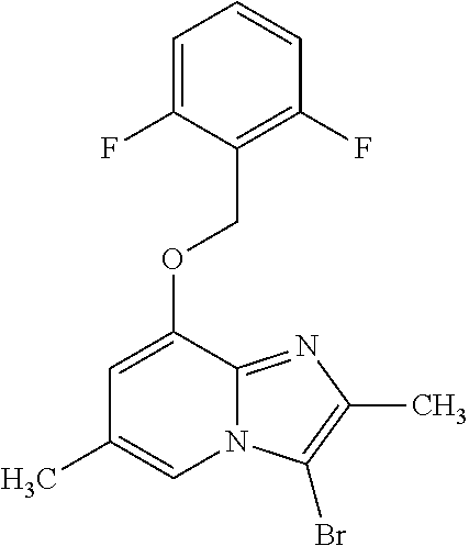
C1=C(F)C(COC2=CC(C)=CN3C2=NC(C)=C3Br)=C(F)C=C1
